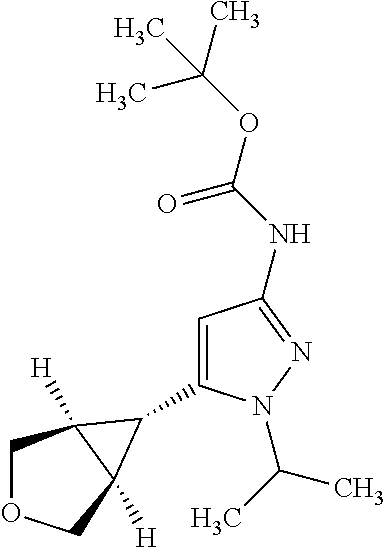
C1OCC2([H])C1([H])C2C1=CC(NC(OC(C)(C)C)=O)=NN1C(C)C
